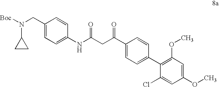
C(C(C1=CC=C(C2=C(OC)C=C(OC)C=C2Cl)C=C1)=O)C(NC1=CC=C(CN(C2CC2)[Boc])C=C1)=O
